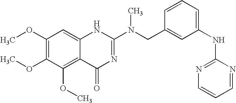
C1(OC)=C(OC)C(OC)=C2C(=C1)NC(N(CC1=CC(NC3=NC=CC=N3)=CC=C1)C)=NC2=O
